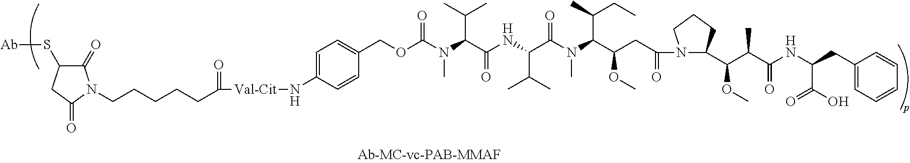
N1(C(CC(C(N(C(C(NC(C(N(C(=O)OCC2=CC=C(N[Val-Cit]C(CCCCCN3C(=O)C(S[Ab])CC3=O)=O)C=C2)C)C(C)C)=O)C(C)C)=O)C)C(C)CC)OC)=O)C(C(C(C(NC(CC2=CC=CC=C2)C(O)=O)=O)C)OC)CCC1
